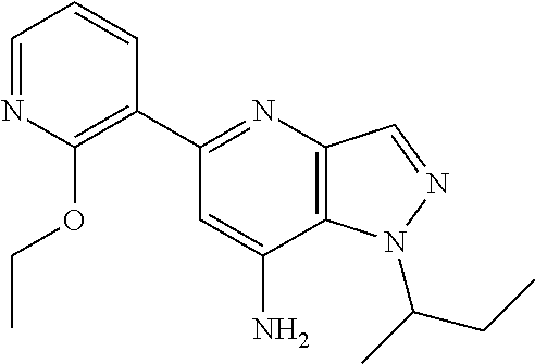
C1=NC(OCC)=C(C2=NC3=C(C(N)=C2)N(C(C)CC)N=C3)C=C1
